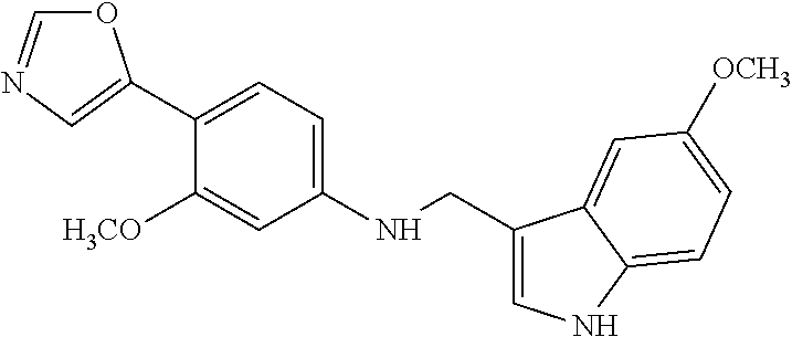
C1(C2=CN=CO2)=CC=C(NCC2=CNC3=CC=C([OCH3])C=C23)C=C1[H3CO]
